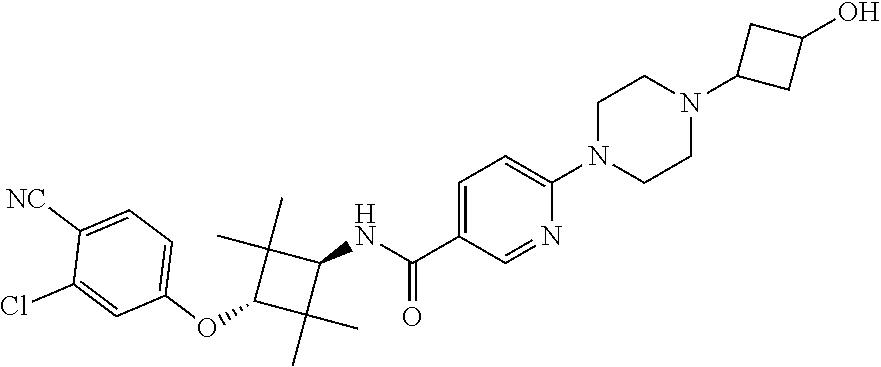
C1=C(C(=O)NC2C(C)(C)C(OC3=CC=C([NC])C(Cl)=C3)C2(C)C)C=NC(N2CCN(C3CC(O)C3)CC2)=C1
